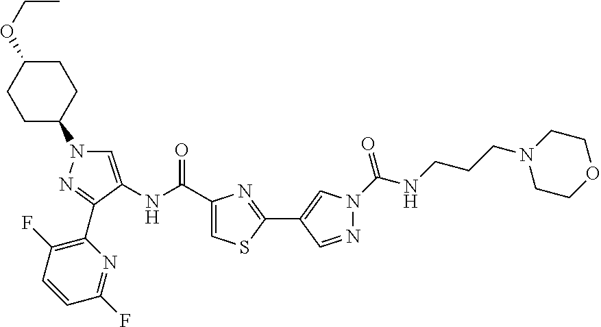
C1=C(NC(C2=CSC(C3=CN(C(NCCCN4CCOCC4)=O)N=C3)=N2)=O)C(C2=C(F)C=CC(F)=N2)=NN1C1CCC(OCC)CC1
